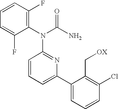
C1(N(C(N)=O)C2=NC(C3=CC=CC(Cl)=C3C[OX])=CC=C2)=C(F)C=CC=C1F
